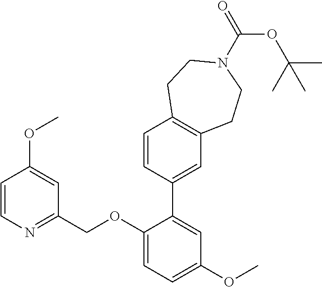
C1=CN=C(COC2=CC=C(OC)C=C2C2=CC3=C(C=C2)CCN(C(=O)OC(C)(C)C)CC3)C=C1OC
